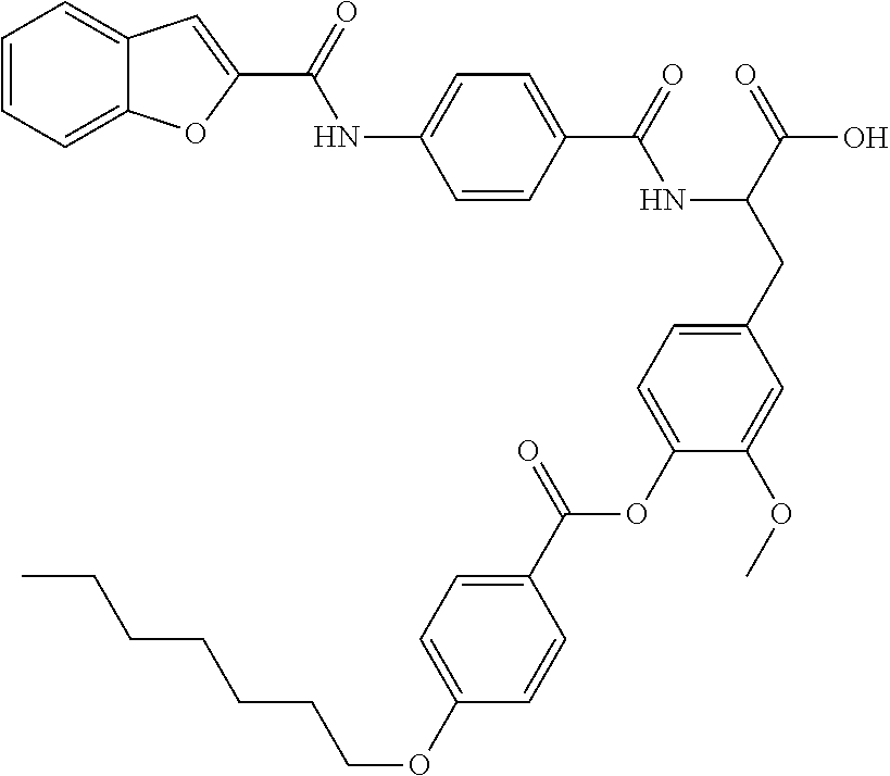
C1=CC(C(=O)NC(CC2=CC=C(OC(C3=CC=C(OCCCCCCC)C=C3)=O)C(OC)=C2)C(=O)O)=CC=C1NC(=O)C1=CC2=CC=CC=C2O1
